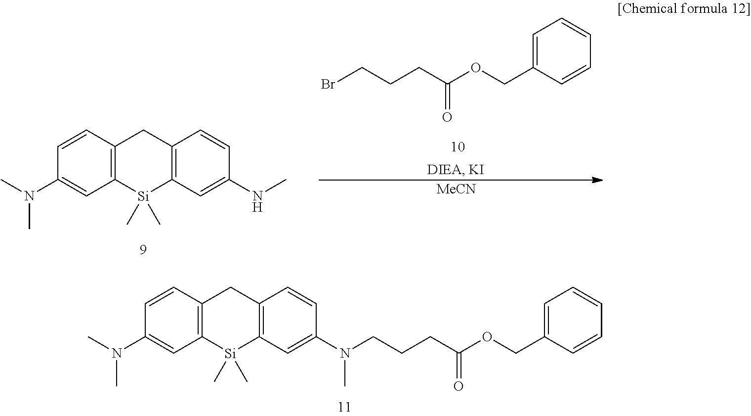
C12=C(C=CC(N(C)C)=C1)CC1=C([Si]2(C)C)C=C(N(CCCC(OCC2=CC=CC=C2)=O)C)C=C1.C12=C(C=CC(N(C)C)=C1)CC1=C([Si]2(C)C)C=C(NC)C=C1.C1=C(COC(CCCBr)=O)C=CC=C1.[MeCN]
